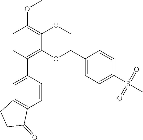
C1=CC(C2=CC3=C(C=C2)C(=O)CC3)=C(OCC2=CC=C(S(C)(=O)=O)C=C2)C(OC)=C1OC
